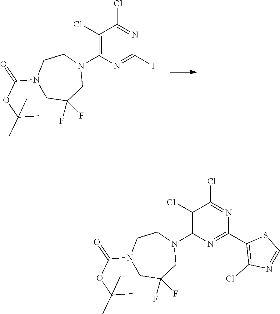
C1(Cl)=C(N2CCN(C(=O)OC(C)(C)C)CC(F)(F)C2)N=C(I)N=C1Cl.C1(Cl)=C(N2CCN(C(=O)OC(C)(C)C)CC(F)(F)C2)N=C(C2=C(Cl)N=CS2)N=C1Cl
